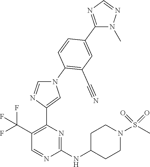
N1(C2=C(C#N)C=C(C3=NC=NN3C)C=C2)C=NC(C2=C(C(F)(F)F)C=NC(NC3CCN(S(C)(=O)=O)CC3)=N2)=C1
